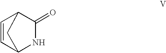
C1=CC2NC(=O)C1C2
